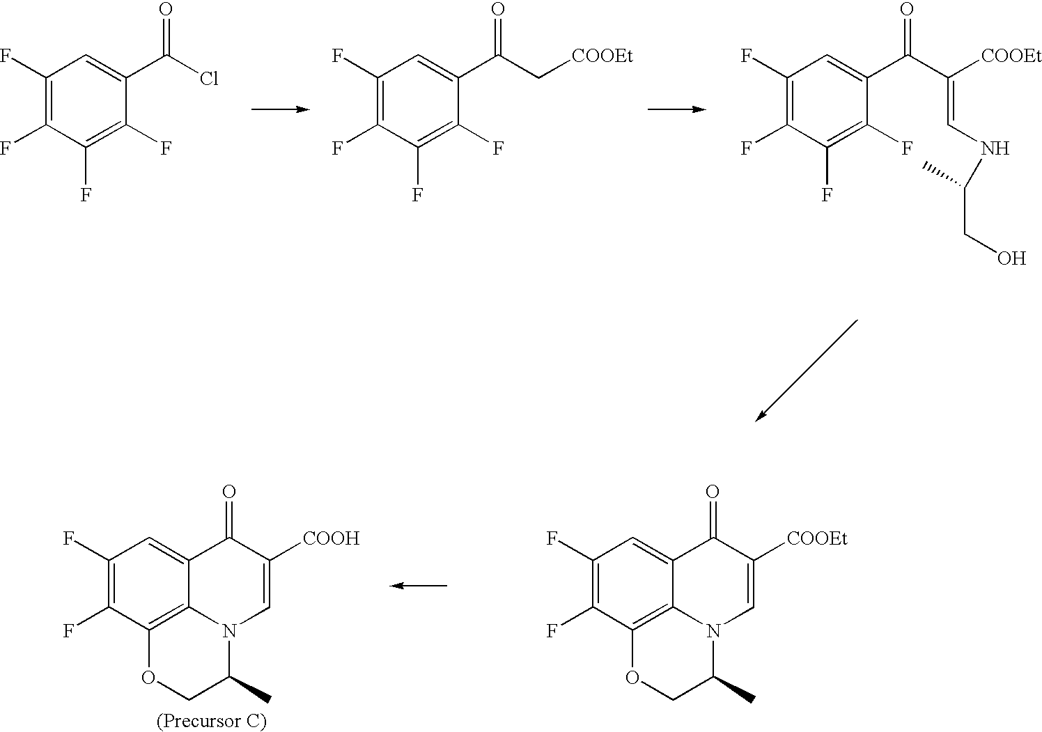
C1(F)=C(F)C(F)=C(F)C(C(Cl)=O)=C1.C1(F)=C(F)C(F)=C(F)C(C(C[COOEt])=O)=C1.C1(F)=C(F)C(F)=C(F)C(C(C([COOEt])=CNC(C)CO)=O)=C1.C1(F)=C(F)C2=C3C(=C1)C(=O)C([COOEt])=CN3C(C)CO2.C1(F)=C(F)C2=C3C(=C1)C(=O)C([COOH])=CN3C(C)CO2
